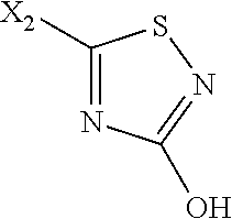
C1([X2])=NC(O)=NS1
